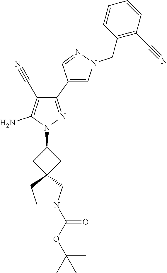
C1(C2=CN(CC3=C(C#N)C=CC=C3)N=C2)=NN(C2CC3(C2)CCN(C(OC(C)(C)C)=O)C3)C(N)=C1C#N
